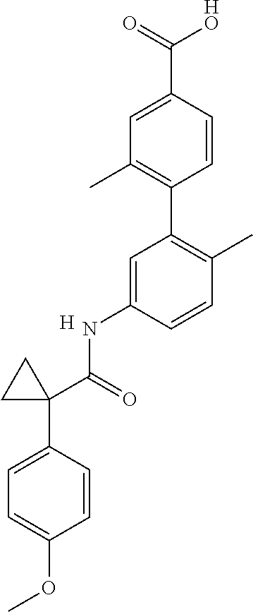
C1=CC(C(=O)[HO])=CC(C)=C1C1=C(C)C=CC(NC(C2(C3=CC=C(OC)C=C3)CC2)=O)=C1.[H]
